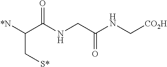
C(C(NCC(NC[CO2H])=O)=O)(C[S*])[*N]
